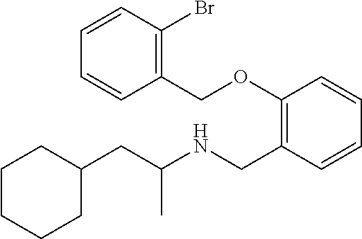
C1C(CC(NCC2=C(OCC3=C(Br)C=CC=C3)C=CC=C2)C)CCCC1
